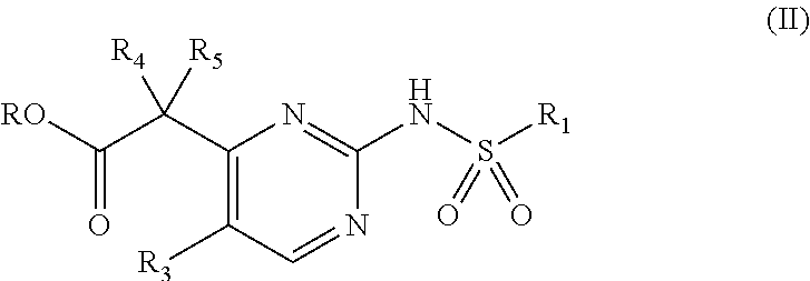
C1(C(C([RO])=O)([R4])[R5])=C([R3])C=NC(NS([R1])(=O)=O)=N1
